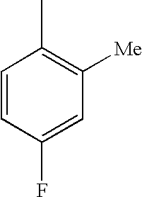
C1=CC(F)=CC([Me])=C1C
